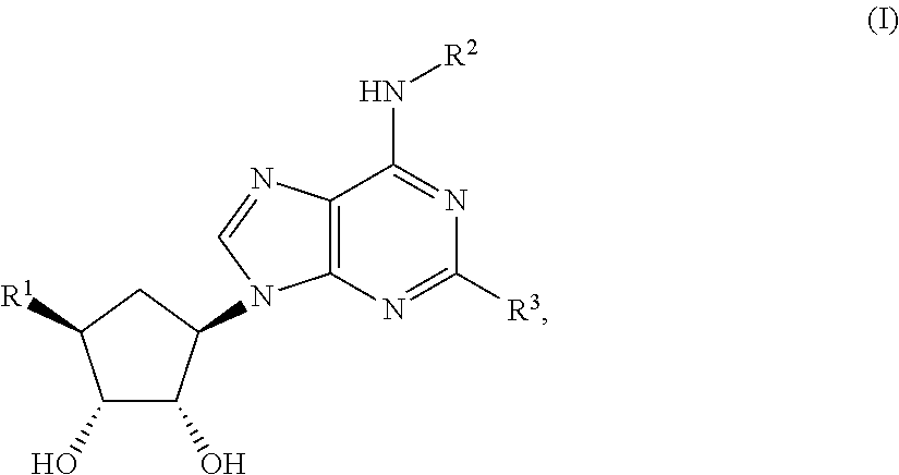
C1(O)C(O)C(N2C3=C(N=C2)C(N[R2])=NC([R3])=N3)CC1[R1]
